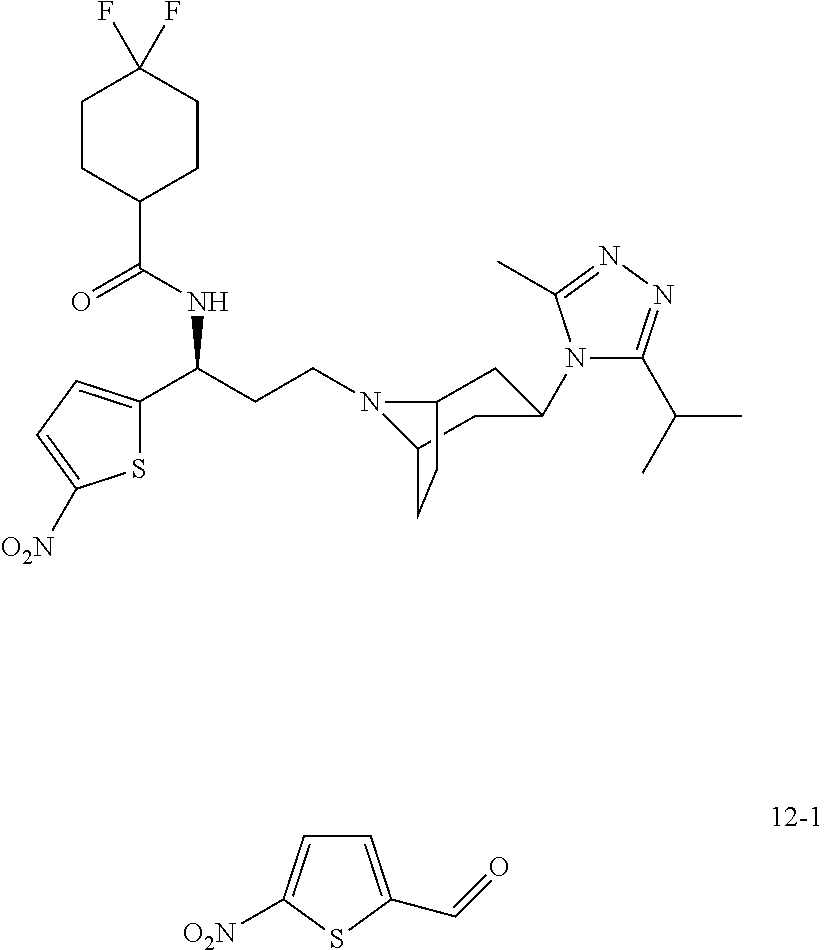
N1(CCC(C2=CC=C([O2N])S2)NC(C2CCC(F)(F)CC2)=O)C2CC(N3C(C(C)C)=NN=C3C)CC1CC2.C1=C(C=O)SC([O2N])=C1
